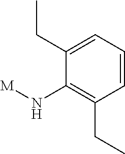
C1(CC)=CC=CC(CC)=C1N[M]
